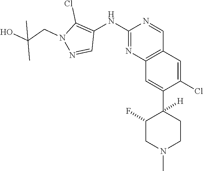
C12=C(C=C(Cl)C(C3([H])CCN(C)CC3F)=C1)C=NC(NC1=C(Cl)N(CC(C)(O)C)N=C1)=N2
